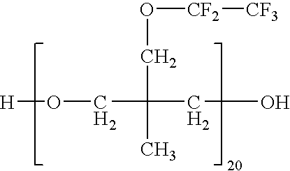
[H]OCC(CO)(CO[CF2][CF3])C
